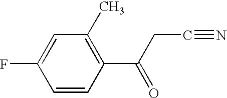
C1=C(F)C=CC(C(CC#N)=O)=C1C
